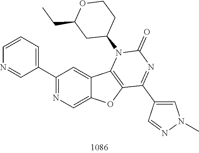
C1(C2=CC=CN=C2)=NC=C2C(=C1)C1=C(O2)C(C2=CN(C)N=C2)=NC(=O)N1C1CCOC(CC)C1
